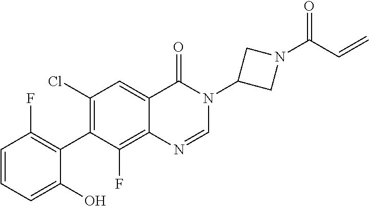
C1=CC=C(O)C(C2=C(Cl)C=C3C(=C2F)N=CN(C2CN(C(C=C)=O)C2)C3=O)=C1F
